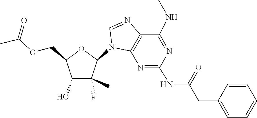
C1=NC2=C(N1C1C(C)(F)C(O)C(COC(C)=O)O1)N=C(NC(=O)CC1=CC=CC=C1)N=C2NC
